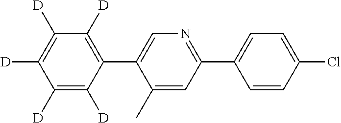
C1([D])=C([D])C(C2=CN=C(C3=CC=C(Cl)C=C3)C=C2C)=C([D])C([D])=C1[D]
